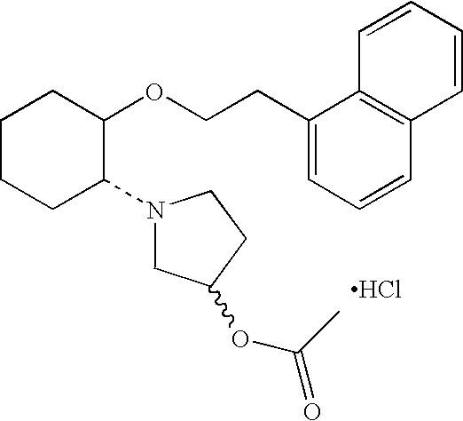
C1CCC(N2CC(OC(=O)C)CC2)C(OCCC2=CC=CC3=C2C=CC=C3)C1.Cl
